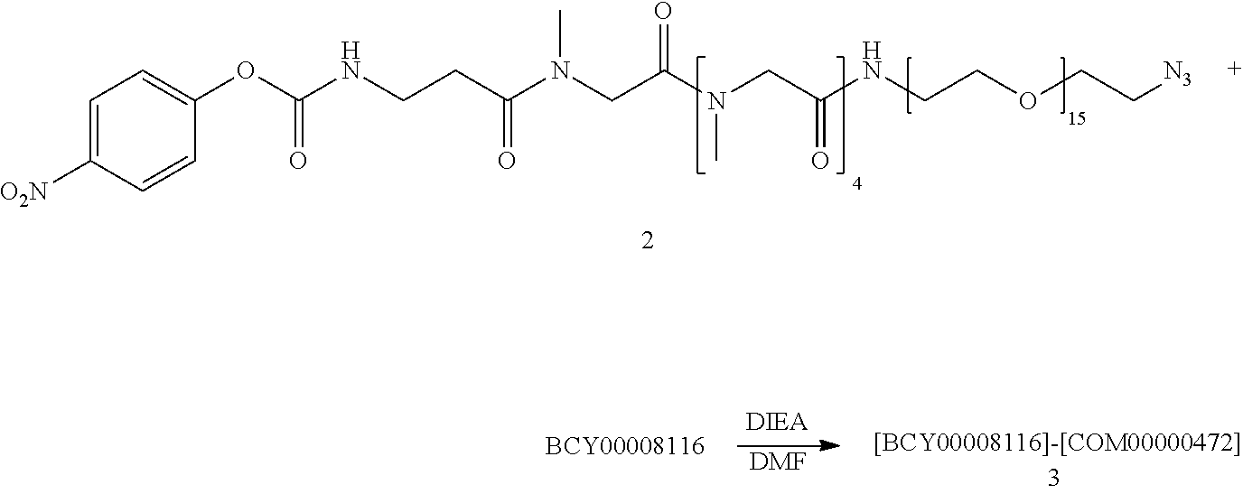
[DMF].C(OCCNC(CN(C(CN(C(CCNC(OC1=CC=C([O2N])C=C1)=O)=O)C)=O)C)=O)C[N3]
